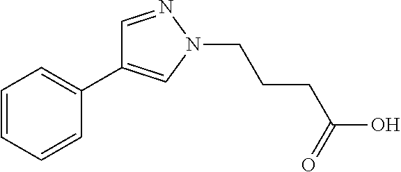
C(CCC(O)=O)N1C=C(C2=CC=CC=C2)C=N1
